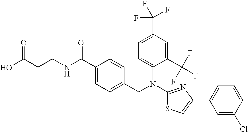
N(C1=NC(C2=CC=CC(Cl)=C2)=CS1)(CC1=CC=C(C(NCCC(O)=O)=O)C=C1)C1=CC=C(C(F)(F)F)C=C1C(F)(F)F
